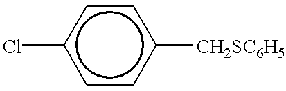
c1(Cl)ccc([CH2SC6H5])cc1
